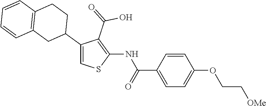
C1(C2CCC3=C(C2)C=CC=C3)=CSC(NC(C2=CC=C(OCC[OMe])C=C2)=O)=C1C(=O)O
